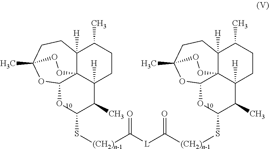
[(CH2)n-1](C([L]C([(CH2)n-1]SC1OC2C34C([H])(C(C)CCC3([H])C1C)CCC(C)(O2)OO4)=O)=O)SC1OC2C34C([H])(C(C)CCC3([H])C1C)CCC(C)(O2)OO4
